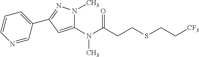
N(C(CCSCC[CF3])=O)(C)C1=CC(C2=CC=CN=C2)=NN1C
